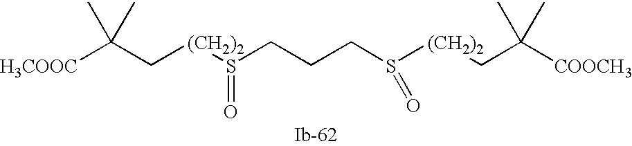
S(CCCS([(CH2)2]CC([COOCH3])(C)C)=O)([(CH2)2]CC([H3COOC])(C)C)=O
